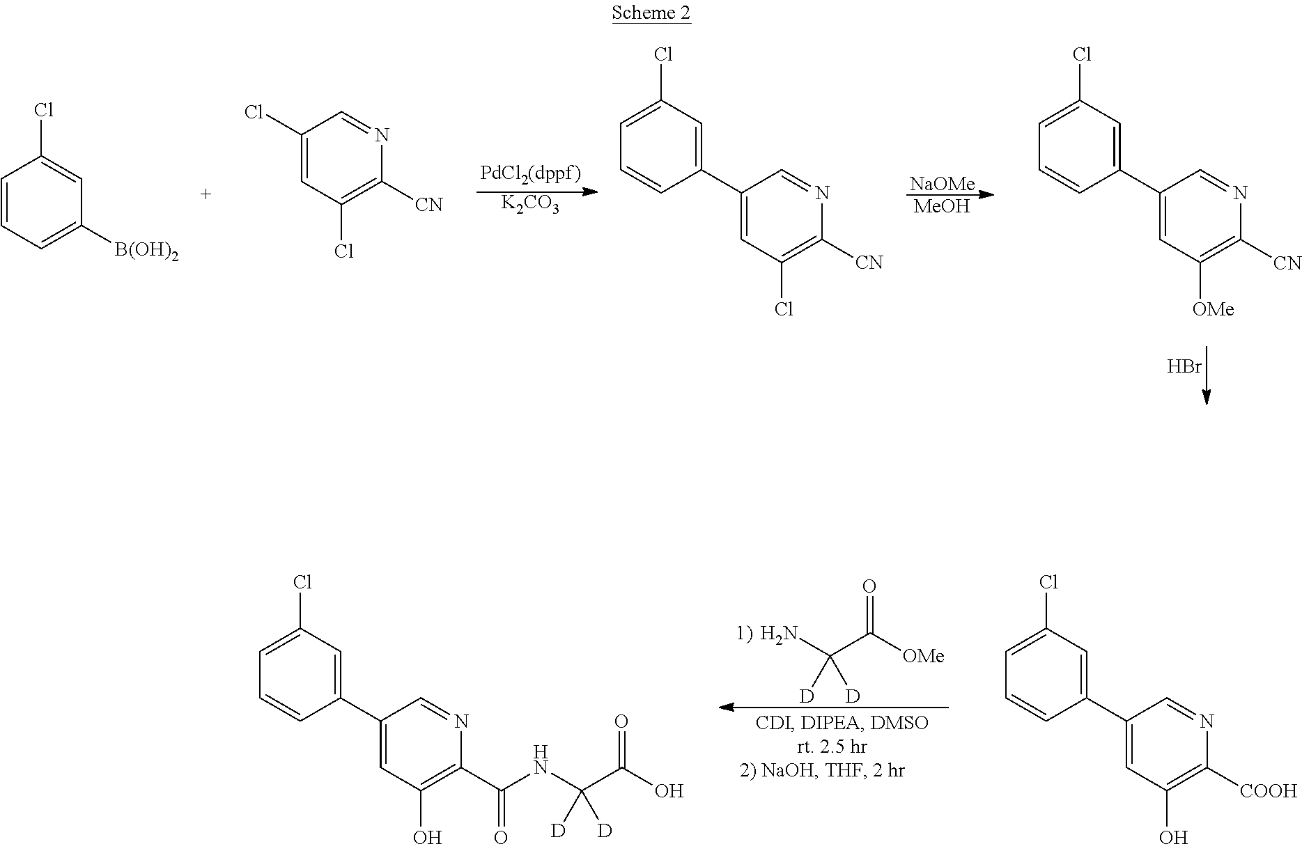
[K2CO3].[NaOMe].[MeOH].Br.C1=CC=C([B(OH)2])C=C1Cl.C1(Cl)=CC(Cl)=C([CN])N=C1.C1(C2=CC(Cl)=CC=C2)=CC(Cl)=C([CN])N=C1.C1(C2=CC(Cl)=CC=C2)=CC([OMe])=C([CN])N=C1.NC(C([OMe])=O)([D])[D].C1(C2=CC(Cl)=CC=C2)=CC(O)=C([COOH])N=C1.C1(C2=CC(Cl)=CC=C2)=CC(O)=C(C(=O)NC(C(O)=O)([D])[D])N=C1
